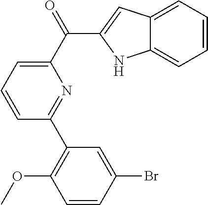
C1=CC(Br)=CC(C2=NC(C(=O)C3=CC4=CC=CC=C4N3)=CC=C2)=C1OC
